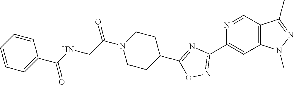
N1=CC2=C(C=C1C1=NOC(C3CCN(C(=O)CNC(C4=CC=CC=C4)=O)CC3)=N1)N(C)N=C2C
